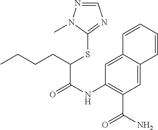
C1=C2C(=CC(C(N)=O)=C1NC(=O)C(CCCC)SC1=NC=NN1C)C=CC=C2
